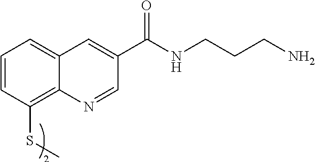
C1=CC(SC)=C2C(=C1)C=C(C(NCCCN)=O)C=N2
